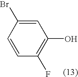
C1(F)=C(O)C=C(Br)C=C1
